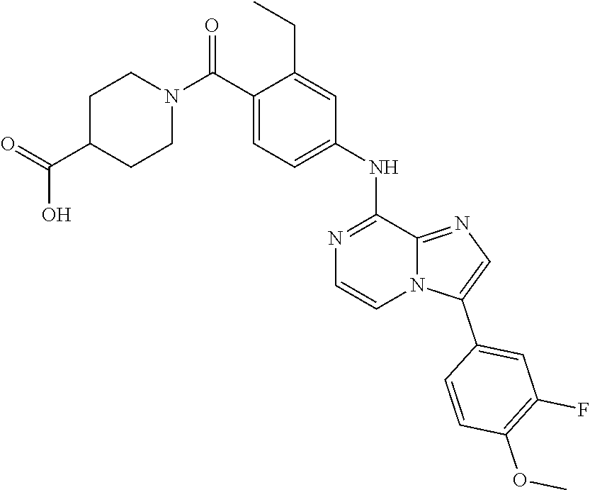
O=C(N1CCC(C(=O)O)CC1)C1=CC=C(NC2=NC=CN3C2=NC=C3C2=CC(F)=C(OC)C=C2)C=C1CC
